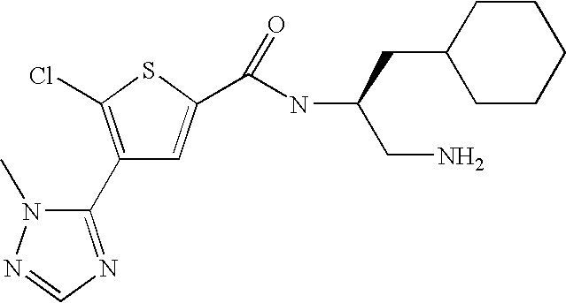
C1(C2=NC=NN2C)=C(Cl)SC(C(=O)NC(CN)CC2CCCCC2)=C1
